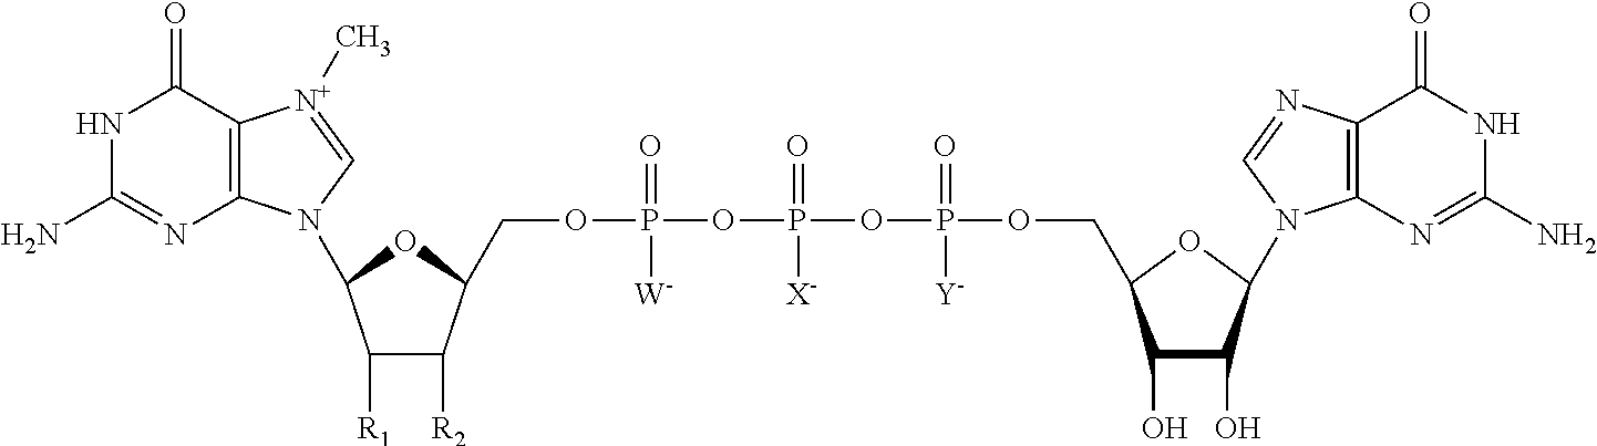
N1C(N)=NC2=C(C1=O)[N+](C)=CN2C1C([R1])C([R2])C(COP(=O)([W])OP(=O)([X-])OP(OCC2C(O)C(O)C(N3C4=C(C(=O)NC(N)=N4)N=C3)O2)(=O)[Y])O1
